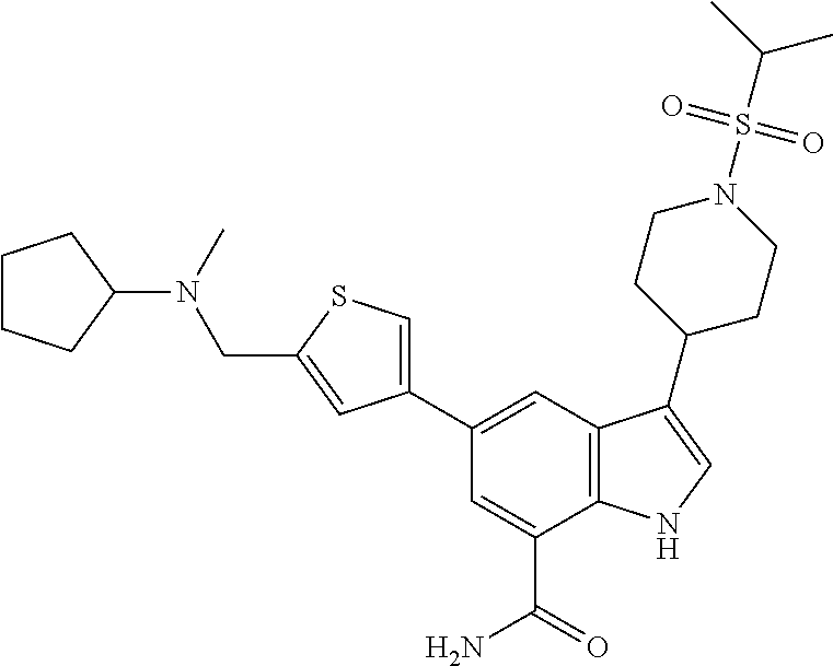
C1(C2=CSC(CN(C3CCCC3)C)=C2)=CC2=C(C(C(=O)N)=C1)NC=C2C1CCN(S(C(C)C)(=O)=O)CC1
